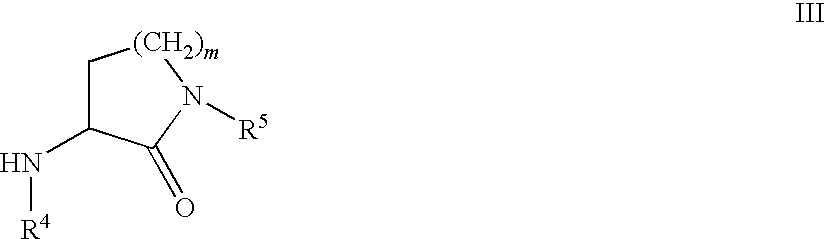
C1C(N[R4])C(=O)N([R5])[(CH2)m]1
